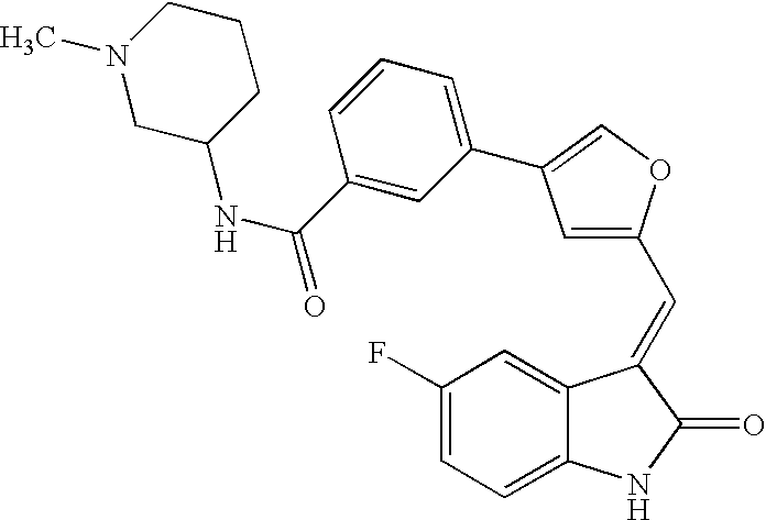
C1(F)=CC=C2C(=C1)C(=CC1=CC(C3=CC=CC(C(=O)NC4CCCN(C)C4)=C3)=CO1)C(=O)N2
